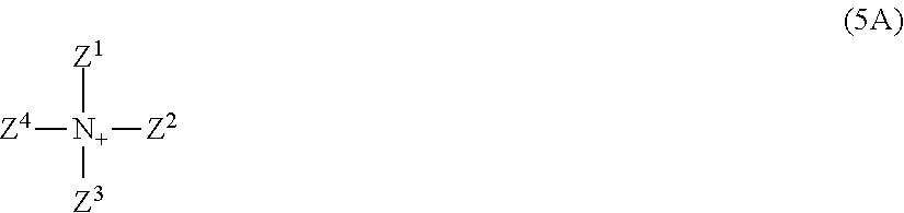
[Z4][N+]([Z2])([Z1])[Z3]
